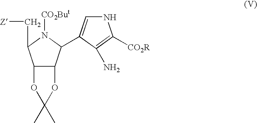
C12C(C(C3=CNC([CO2R])=C3N)N([CO2But])C1C[Z])OC(C)(C)O2
